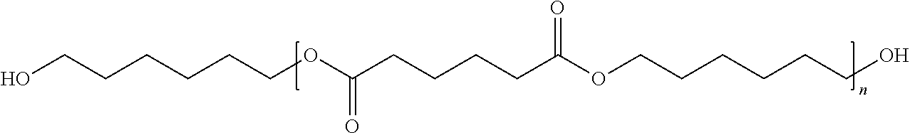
OCCCCCCOC(CCCCC(OCCCCCCO)=O)=O
